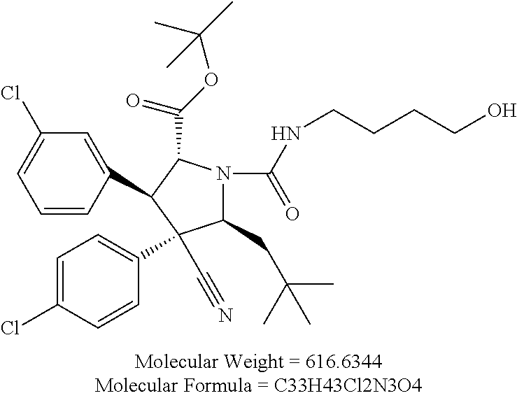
C1(CC(C)(C)C)N(C(NCCCCO)=O)C(C(=O)OC(C)(C)C)C(C2=CC(Cl)=CC=C2)C1(C#N)C1=CC=C(Cl)C=C1
